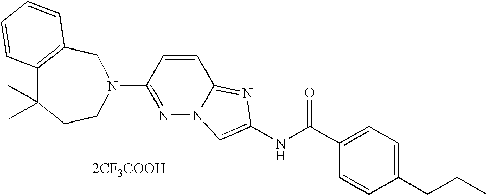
[2CF3COOH].C1=CC(CCC)=CC=C1C(NC1=CN2N=C(N3CC4=C(C(C)(C)CC3)C=CC=C4)C=CC2=N1)=O
